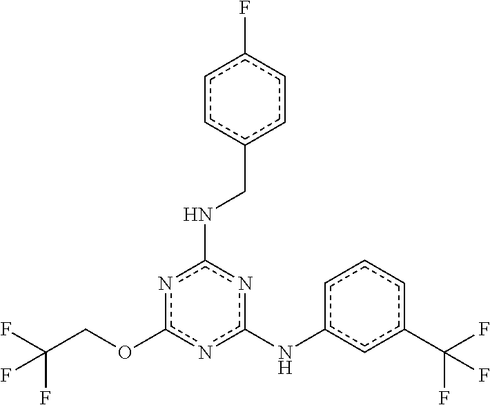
O(c1nc(NCc2ccc(F)cc2)nc(Nc2cccc(C(F)(F)F)c2)n1)CC(F)(F)F
